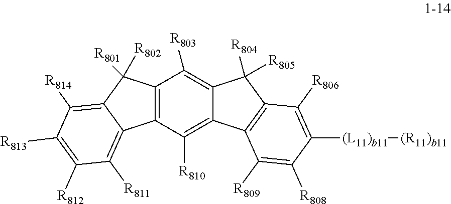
C12=C(C([R810])=C3C(=C1[R803])C([R804])([R805])C1=C3C([R809])=C([R808])C([(L11)b11][(R11)b11])=C1[R806])C1=C([R811])C([R812])=C([R813])C([R814])=C1C2([R801])[R802]
